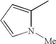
N1([Me])C(C)=CC=C1
